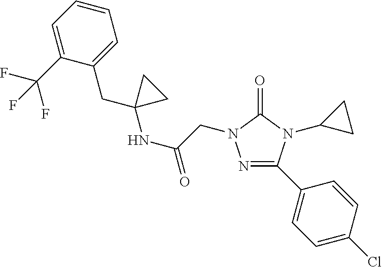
C(=O)(CN1N=C(C2=CC=C(Cl)C=C2)N(C2CC2)C1=O)NC1(CC2=CC=CC=C2C(F)(F)F)CC1
